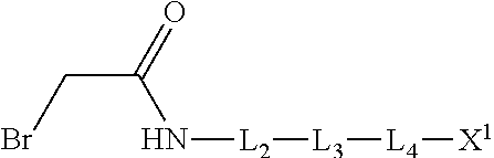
N([L2][L3][L4][X1])C(CBr)=O
